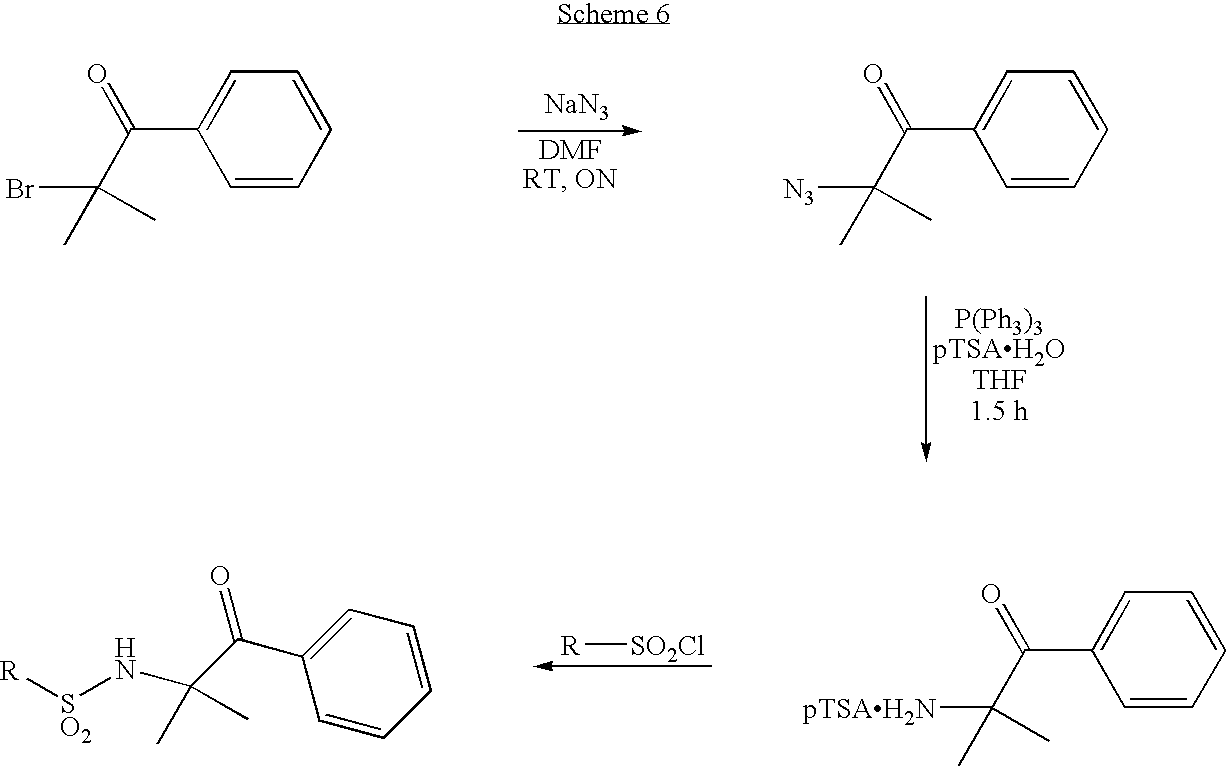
[R][SO2Cl].C1=CC=CC=C1C(C([pTSAH2N])(C)C)=O.C1=CC=CC=C1C(C(N[SO2][R])(C)C)=O.[NaN3].C1=CC=CC=C1C(C(Br)(C)C)=O.C1=CC=CC=C1C(C([N3])(C)C)=O
